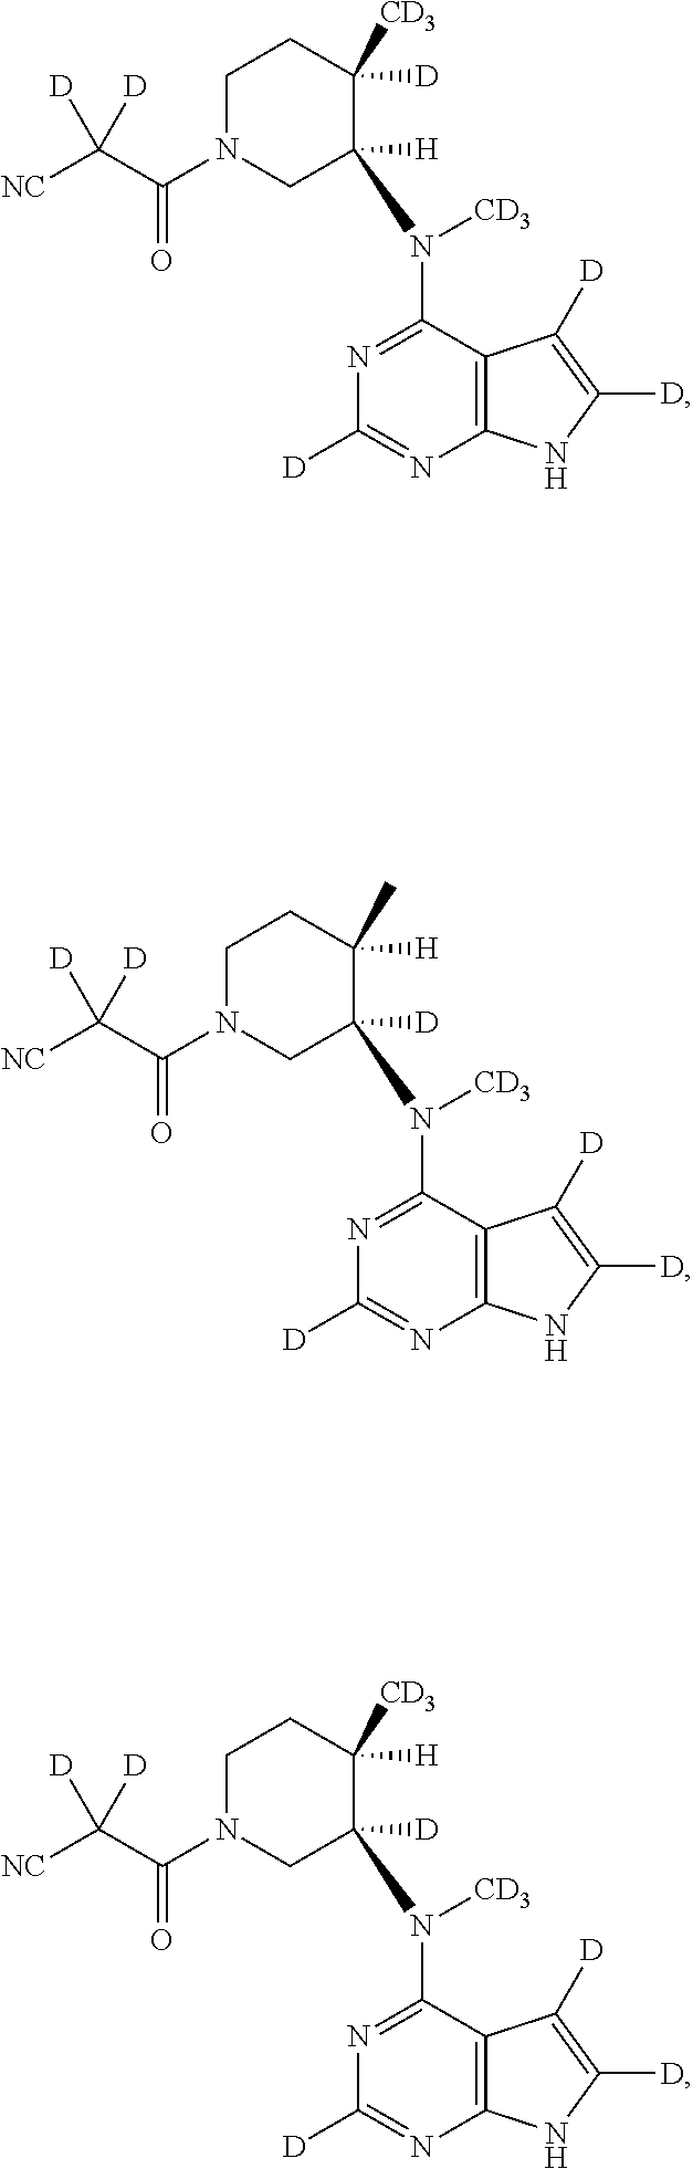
C12=C(C(N([CD3])C3([H])CN(C(C([NC])([D])[D])=O)CCC3([D])[CD3])=NC([D])=N1)C([D])=C([D])N2.C12=C(C(N([CD3])C3([D])CN(C(C([NC])([D])[D])=O)CCC3([H])C)=NC([D])=N1)C([D])=C([D])N2.C12=C(C(N([CD3])C3([D])CN(C(C([NC])([D])[D])=O)CCC3([H])[CD3])=NC([D])=N1)C([D])=C([D])N2
